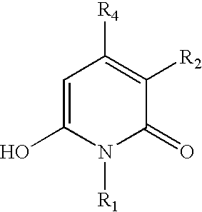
C1=C(O)N([R1])C(=O)C([R2])=C1[R4]
